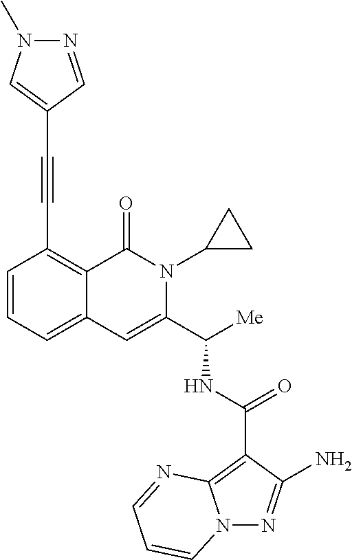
N12N=C(N)C(C(NC(C3=CC4=CC=CC(C#CC5=CN(C)N=C5)=C4C(=O)N3C3CC3)[Me])=O)=C1N=CC=C2
